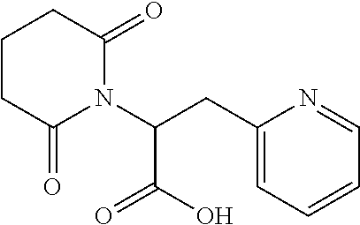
C1CC(=O)N(C(CC2=CC=CC=N2)C(O)=O)C(=O)C1
